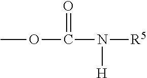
COC(=O)N([H])[R5]
